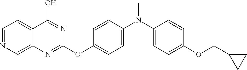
C1=NC=C2C(=C1)C(O)=NC(OC1=CC=C(N(C3=CC=C(OCC4CC4)C=C3)C)C=C1)=N2
